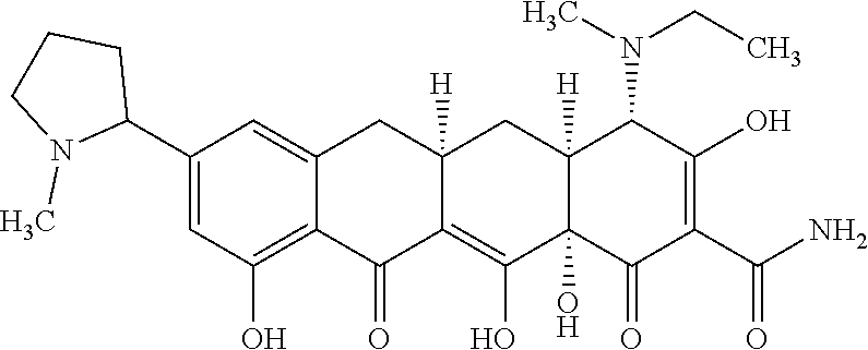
C12=C(O)C=C(C3CCCN3C)C=C1CC1([H])C(=C(O)C3(O)C([H])(C1)C(N(CC)C)C(O)=C(C(N)=O)C3=O)C2=O
